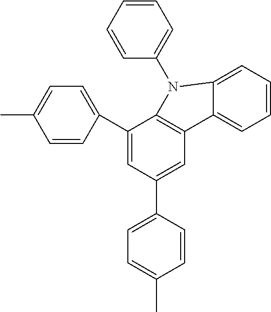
C1=C(C)C=CC(C2=CC(C3=CC=C(C)C=C3)=CC3=C2N(C2=CC=CC=C2)C2=CC=CC=C32)=C1
